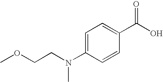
C1=C(N(CCOC)C)C=CC(C(O)=O)=C1
